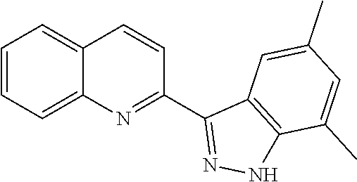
C1=CC=C2C(=C1)C=CC(C1=NNC3=C1C=C(C)C=C3C)=N2
